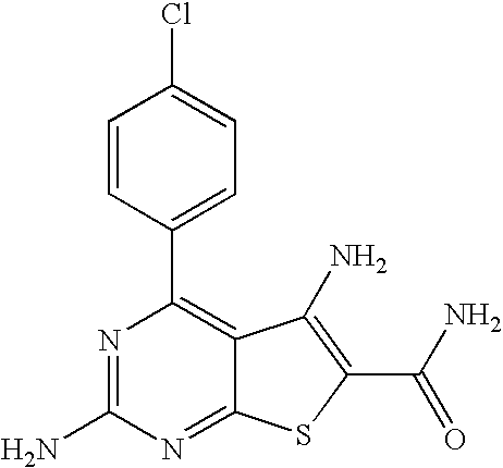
C1=CC(C2=C3C(=NC(N)=N2)SC(C(=O)N)=C3N)=CC=C1Cl
